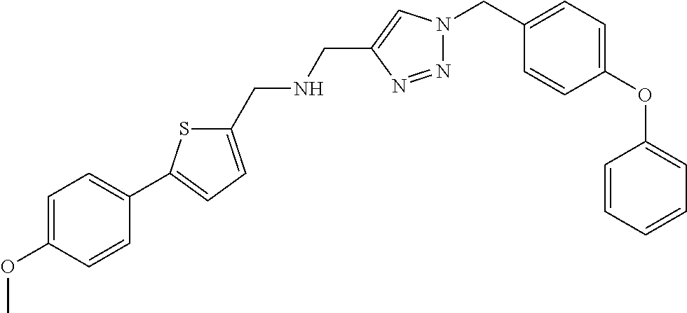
O(C)C1=CC=C(C2=CC=C(CNCC3=CN(CC4=CC=C(OC5=CC=CC=C5)C=C4)N=N3)S2)C=C1
